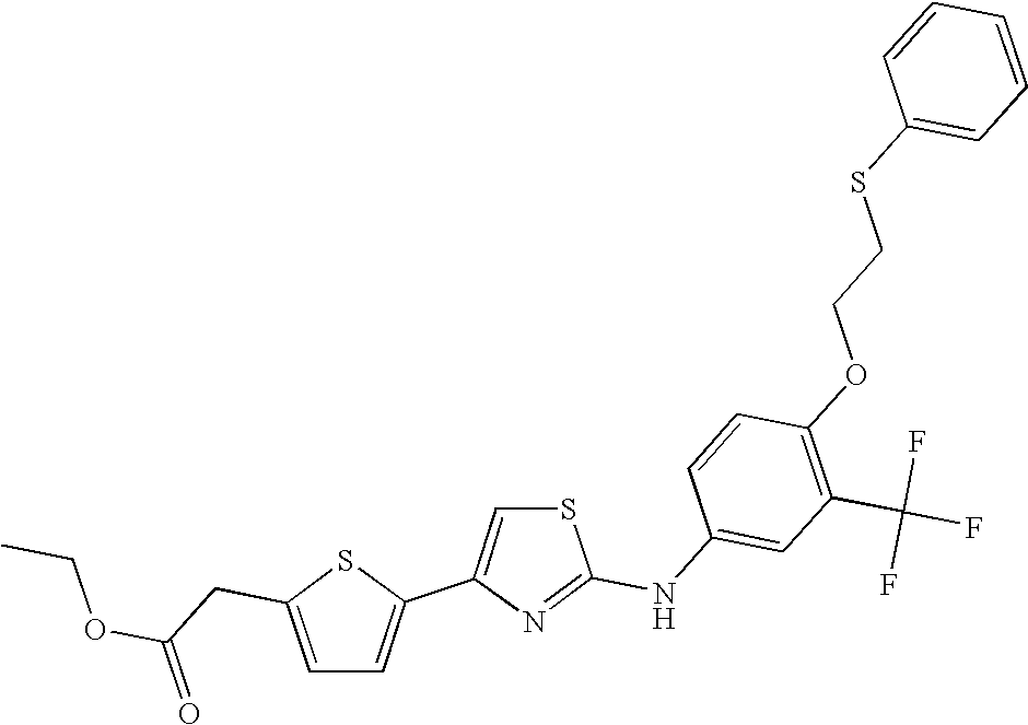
C1(NC2=NC(C3=CC=C(CC(OCC)=O)S3)=CS2)=CC(C(F)(F)F)=C(OCCSC2=CC=CC=C2)C=C1
